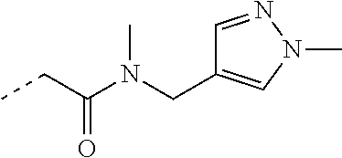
CCC(N(CC1=CN(C)N=C1)C)=O
